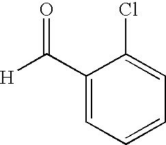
[H]C(=O)C1=CC=CC=C1Cl
